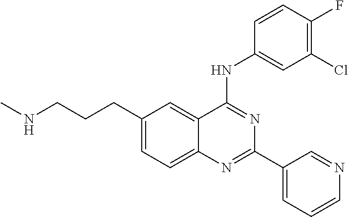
C1(CCCNC)=CC=C2C(=C1)C(NC1=CC(Cl)=C(F)C=C1)=NC(C1=CC=CN=C1)=N2
